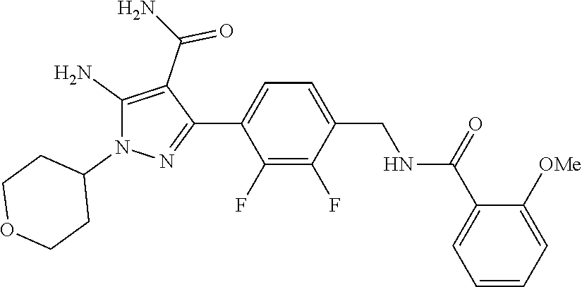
C1(C2=CC=C(CNC(C3=CC=CC=C3[OMe])=O)C(F)=C2F)=NN(C2CCOCC2)C(N)=C1C(N)=O
